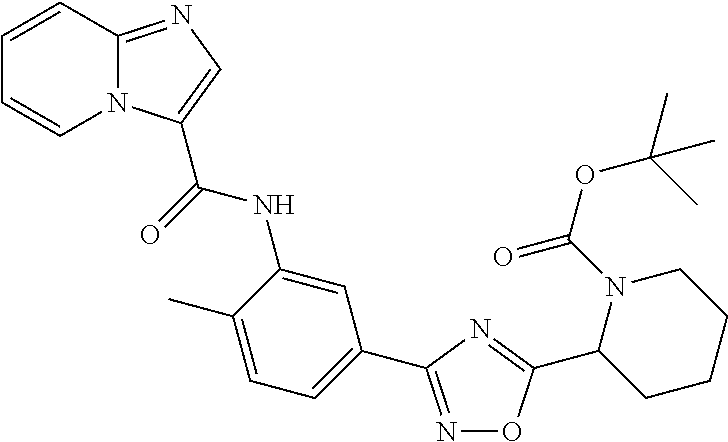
C1=CC2=NC=C(C(=O)NC3=CC(C4=NOC(C5CCCCN5C(=O)OC(C)(C)C)=N4)=CC=C3C)N2C=C1
